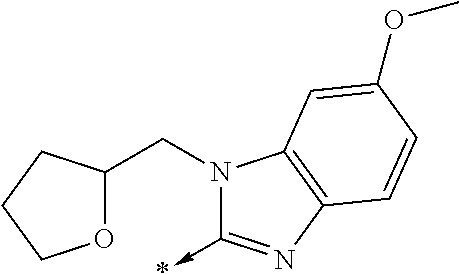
O1CCCC1CN1C(->*)=NC2=C1C=C(OC)C=C2
